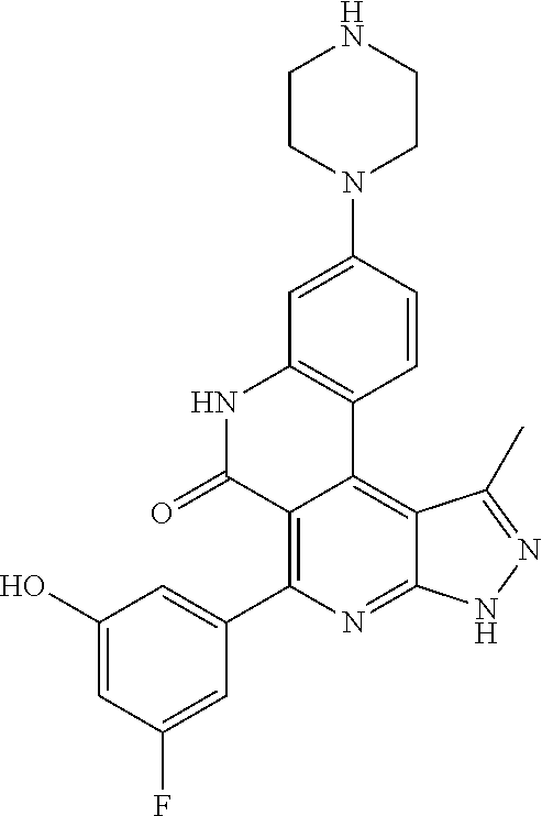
C1(O)=CC(F)=CC(C2=C3C(=C4C(=N2)NN=C4C)C2=C(NC3=O)C=C(N3CCNCC3)C=C2)=C1
